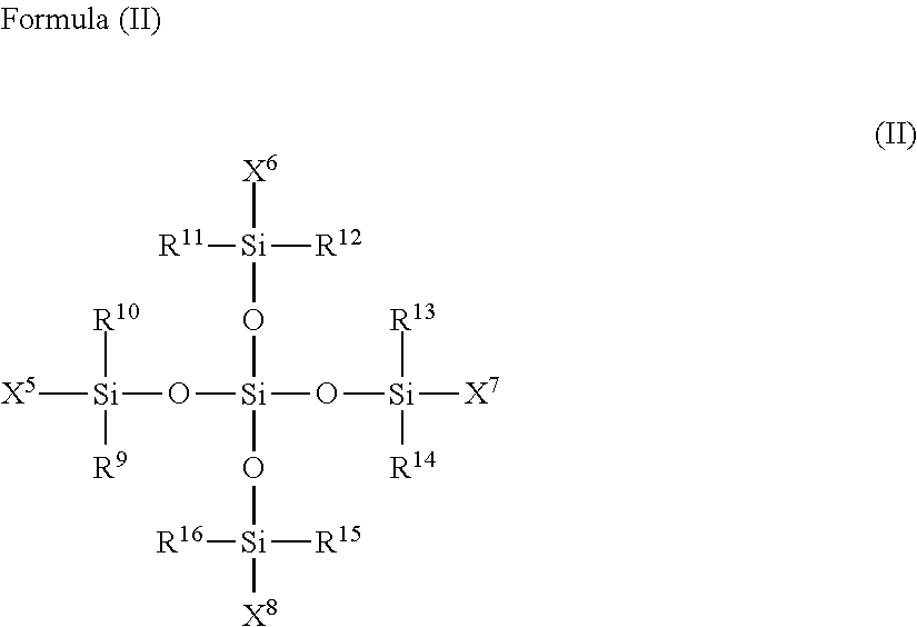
[Si]([R11])([X6])(O[Si](O[Si]([X5])([R10])[R9])(O[Si]([X7])([R13])[R14])O[Si]([R15])([R16])[X8])[R12]
